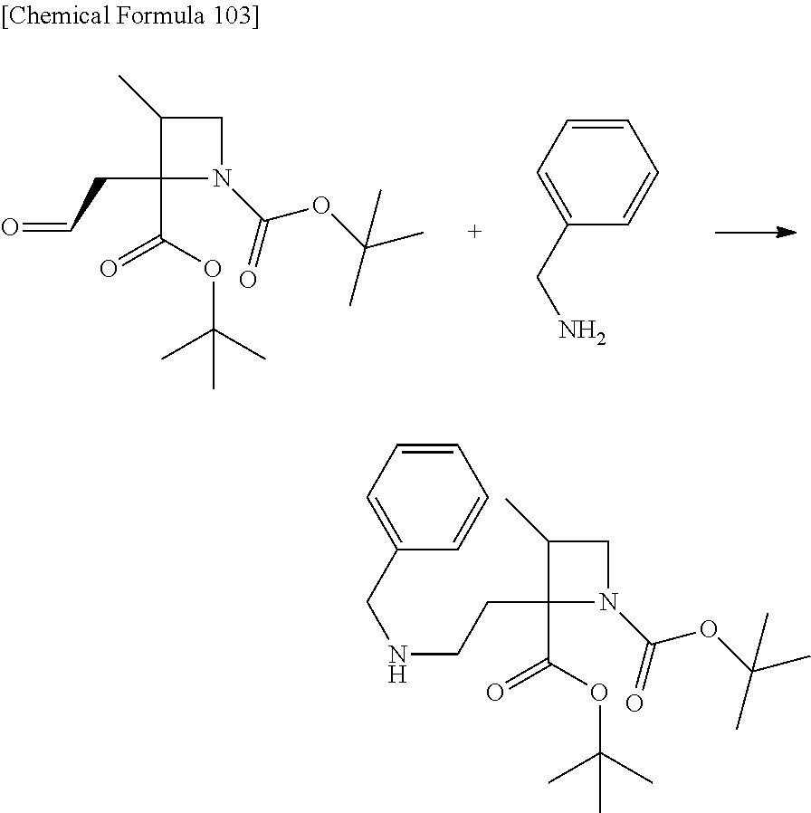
C1(CC=O)(C(OC(C)(C)C)=O)N(C(OC(C)(C)C)=O)CC1C.C1=CC=C(CN)C=C1.C1=CC=C(CNCCC2(C(OC(C)(C)C)=O)N(C(=O)OC(C)(C)C)CC2C)C=C1
